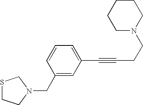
C1(CN2CSCC2)=CC(C#CCCN2CCCCC2)=CC=C1
